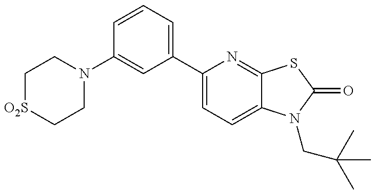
N1(C2=CC(C3=CC=C4C(=N3)SC(=O)N4CC(C)(C)C)=CC=C2)CC[O2S]CC1
